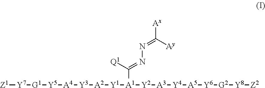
[Z1][Y7][G1][Y5][A4][Y3][A2][Y1][A1]([Y2][A3][Y4][A5][Y6][G2][Y8][Z2])C([Q1])=NN=C([Ax])[Ay]
